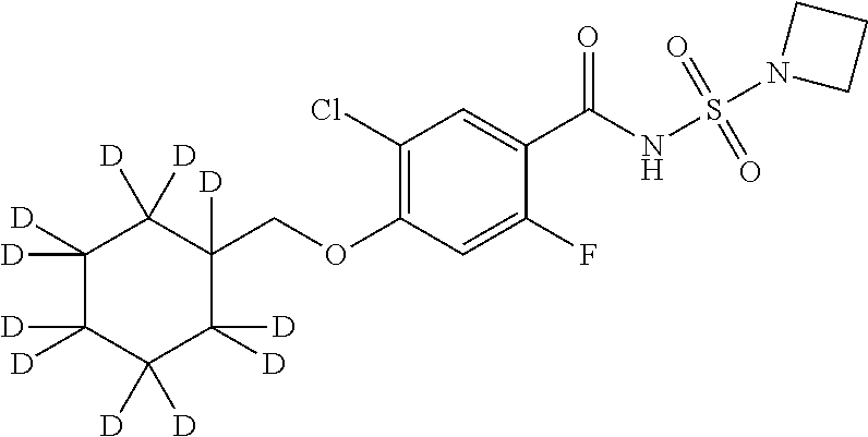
C1=C(C(NS(=O)(=O)N2CCC2)=O)C(F)=CC(OCC2([D])C([D])([D])C([D])([D])C([D])([D])C([D])([D])C2([D])[D])=C1Cl
